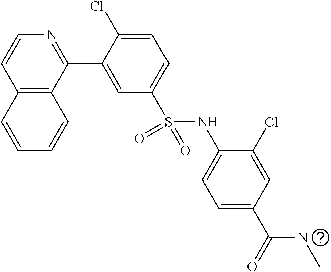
C12=C(C(C3=CC(S(NC4=CC=C(C(=O)NC)C=C4Cl)(=O)=O)=CC=C3Cl)=NC=C1)C=CC=C2
